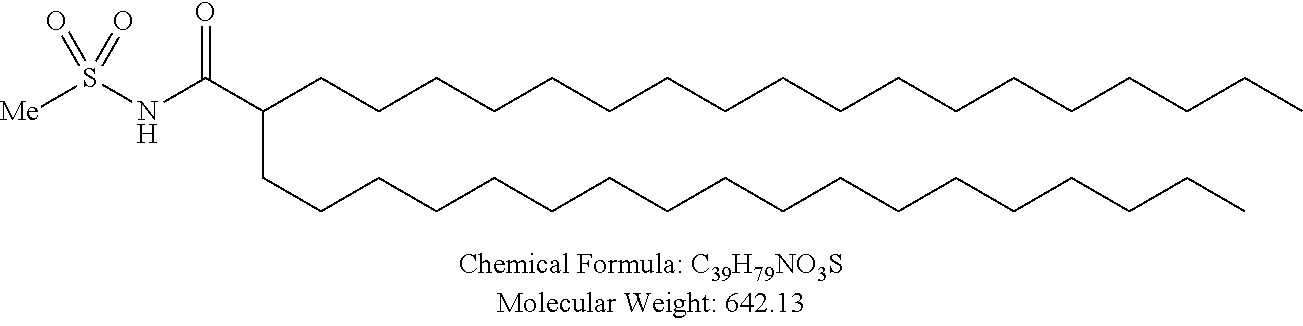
C(CCCCCCCCCCCCCCCCC)C(CCCCCCCCCCCCCCCCCC)C(NS([Me])(=O)=O)=O
